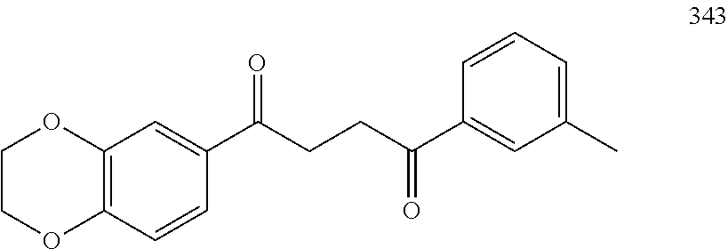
C12=C(C=CC(C(CCC(C3=CC(C)=CC=C3)=O)=O)=C1)OCCO2
